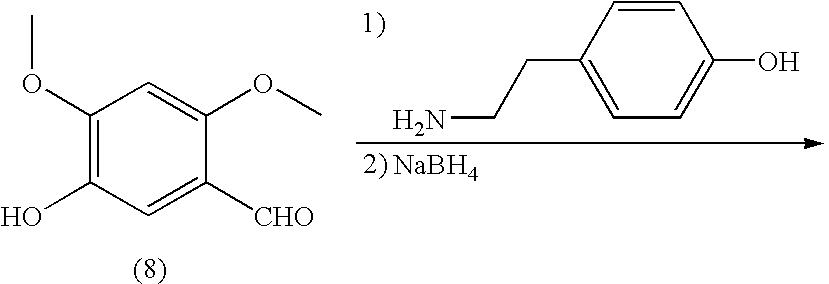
C1(OC)=C(O)C=C([CHO])C(OC)=C1.C1(CCN)=CC=C(O)C=C1.[NaBH4]
